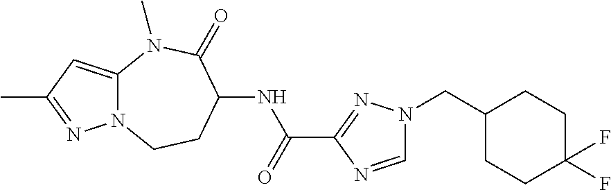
C12=CC(C)=NN1CCC(NC(C1=NN(CC3CCC(F)(F)CC3)C=N1)=O)C(=O)N2C
